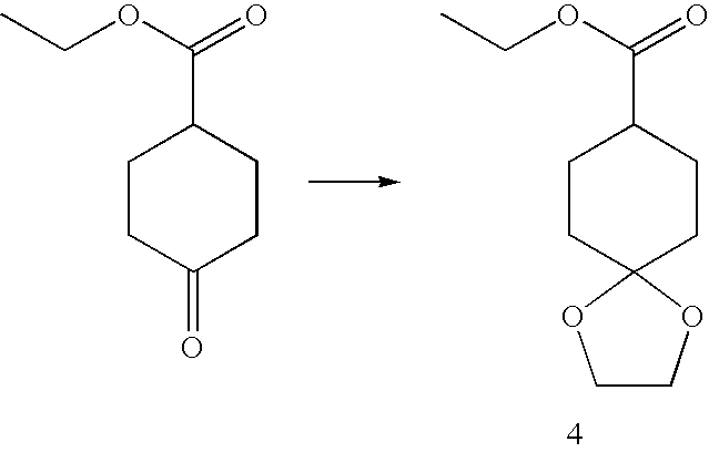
CCOC(=O)C1CCC2(CC1)OCCO2.CCOC(=O)C1CCC(=O)CC1
